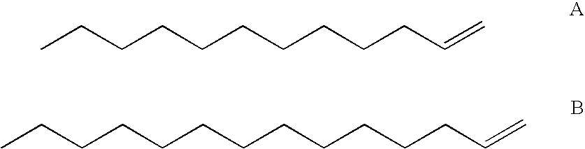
CCCCCCCCCCC=C.CCCCCCCCCCCCC=C
